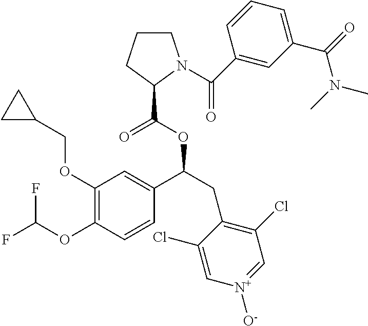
C1(OCC2CC2)=C(OC(F)F)C=CC(C(CC2=C(Cl)C=[N+]([O-])C=C2Cl)OC(C2N(C(=O)C3=CC(C(=O)N(C)C)=CC=C3)CCC2)=O)=C1
